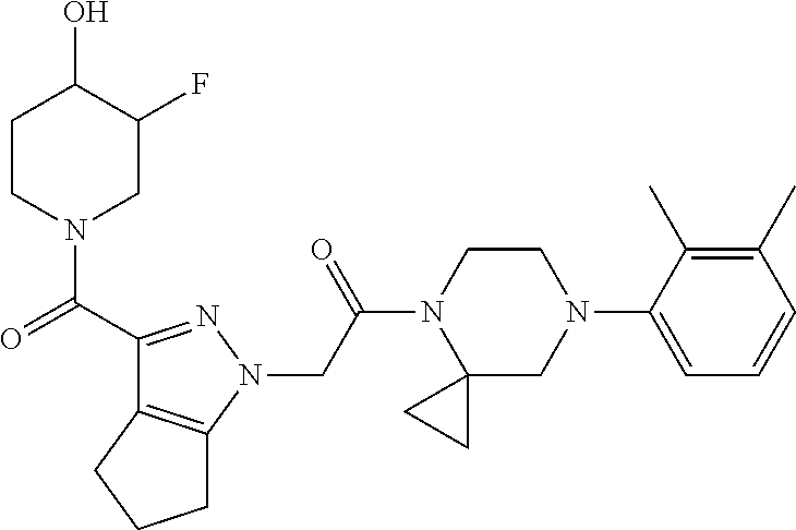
C1CN(C(C2=NN(CC(N3C4(CN(C5=CC=CC(C)=C5C)CC3)CC4)=O)C3=C2CCC3)=O)CC(F)C1O
